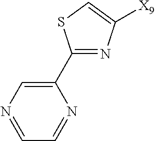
C1(C2=CN=CC=N2)=NC([X9])=CS1
